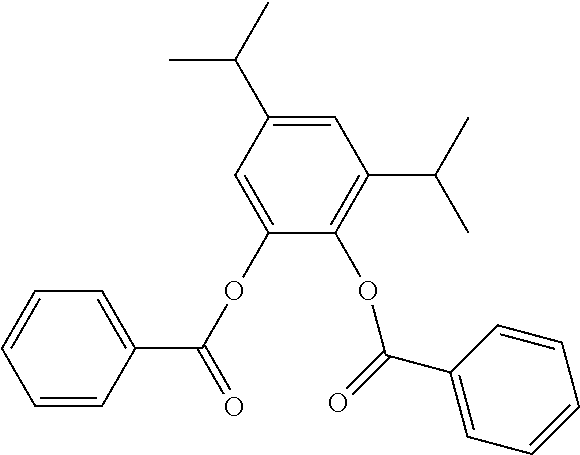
C1=C(C(C)C)C=C(OC(C2=CC=CC=C2)=O)C(OC(=O)C2=CC=CC=C2)=C1C(C)C
